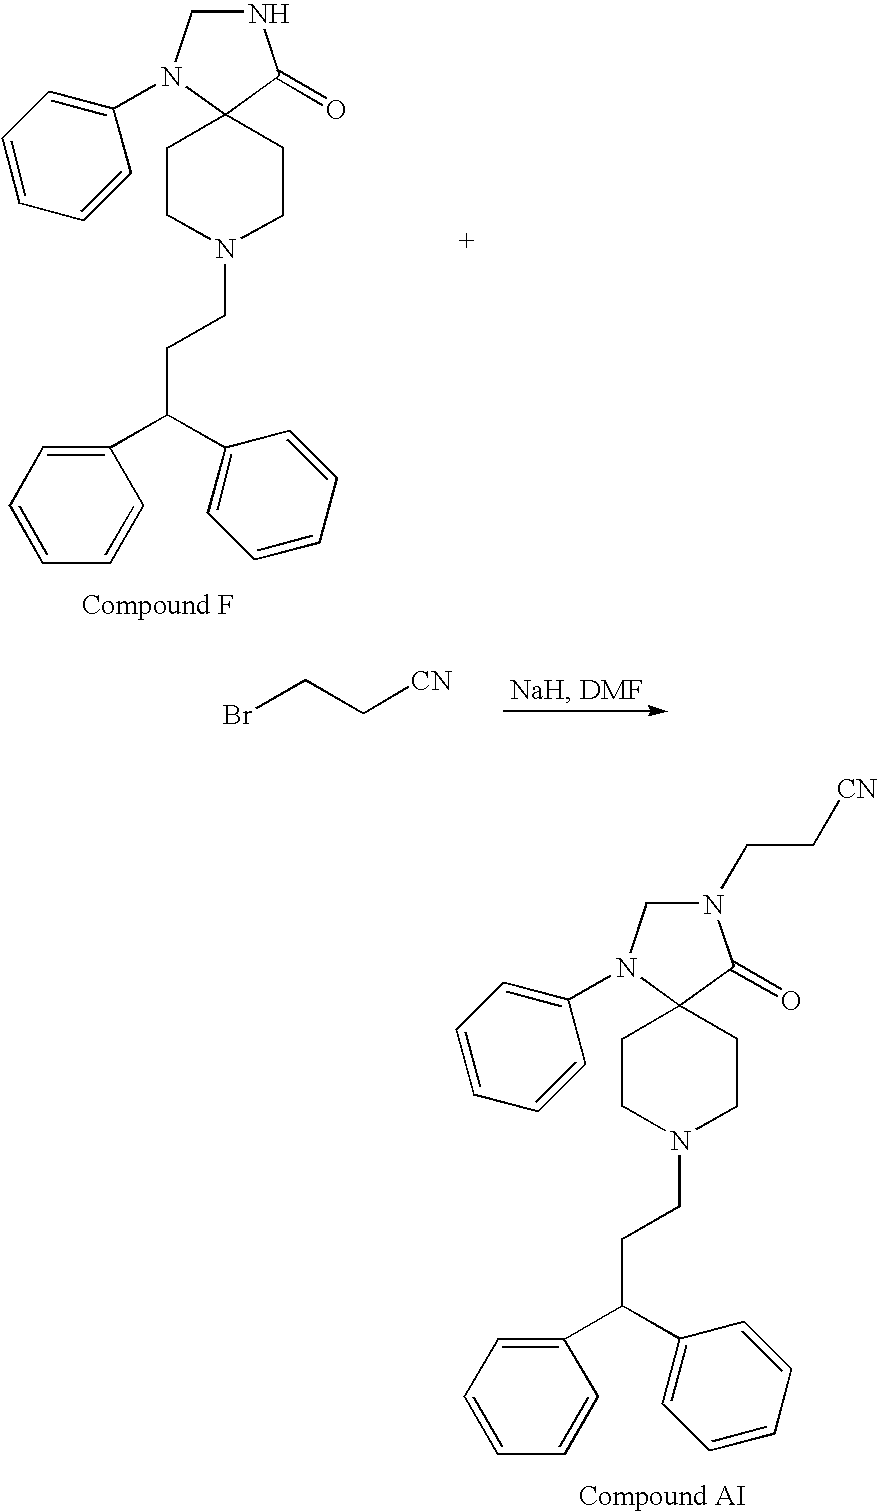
N1CN(C2=CC=CC=C2)C2(C1=O)CCN(CCC(C1=CC=CC=C1)C1=CC=CC=C1)CC2.BrCC[CN].N1(CC[CN])CN(C2=CC=CC=C2)C2(C1=O)CCN(CCC(C1=CC=CC=C1)C1=CC=CC=C1)CC2
